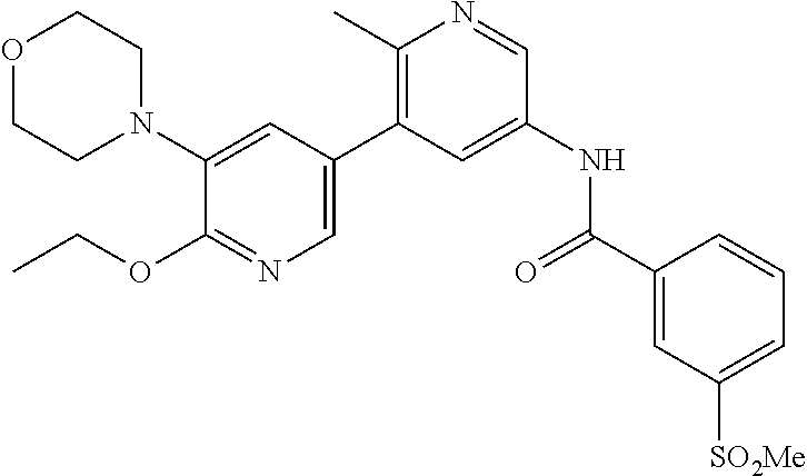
O1CCN(C2=CC(C3=C(C)N=CC(NC(C4=CC([SO2Me])=CC=C4)=O)=C3)=CN=C2OCC)CC1
